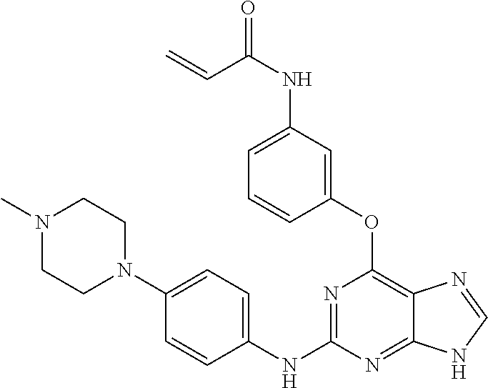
O(C1=C2C(=NC(NC3=CC=C(N4CCN(C)CC4)C=C3)=N1)NC=N2)C1=CC(NC(=O)C=C)=CC=C1
